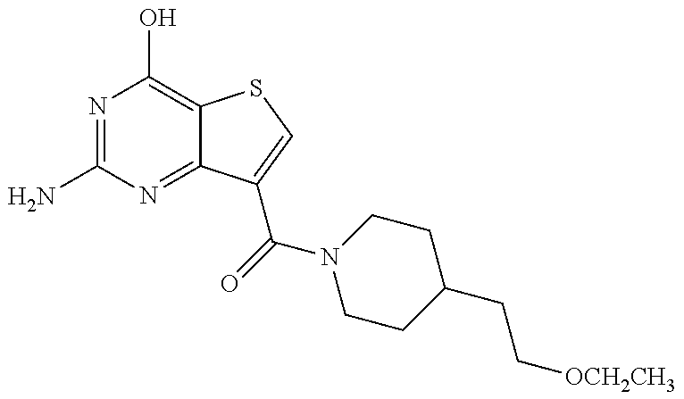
N1=C(N)N=C2C(=C1O)SC=C2C(=O)N1CCC(CC[OCH2CH3])CC1
